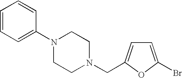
C1=CC=C(N2CCN(CC3=CC=C(Br)O3)CC2)C=C1
